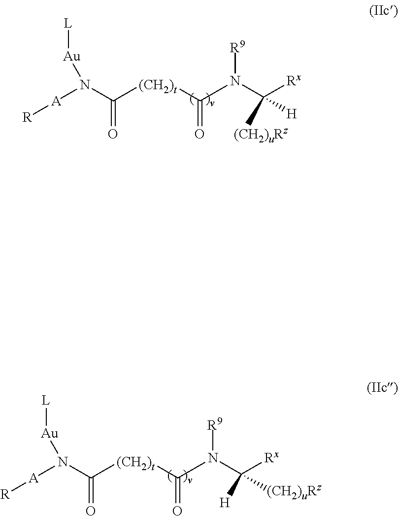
[Au](N([A][R])C(=O)[(CH2)t]C(N(C([Rx])([H])[(CH2)uRz])[R9])=O)[L].[Au](N([A][R])C(=O)[(CH2)t]C(N(C([Rx])([(CH2)uRz])[H])[R9])=O)[L]
